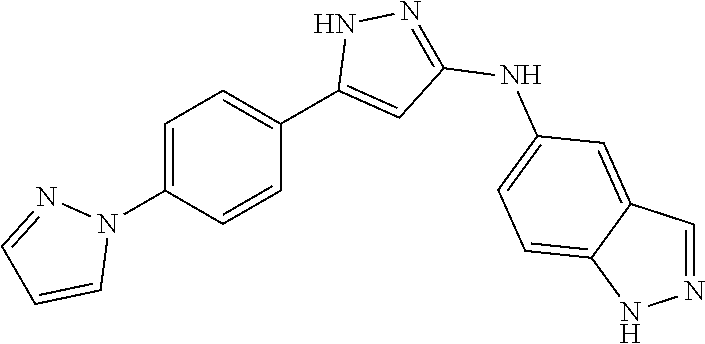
C1=C(N2N=CC=C2)C=CC(C2=CC(NC3=CC=C4C(=C3)C=NN4)=NN2)=C1
